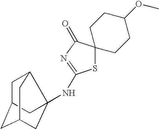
S1C2(C(=O)N=C1NC13C4CC(CC(C1)C4)C3)CCC(OC)CC2
